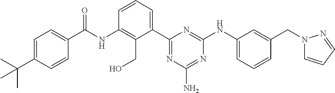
C(NC1=C(CO)C(C2=NC(N)=NC(NC3=CC=CC(CN4C=CC=N4)=C3)=N2)=CC=C1)(=O)C1=CC=C(C(C)(C)C)C=C1
